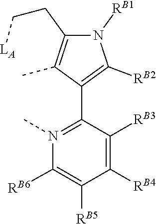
C(C1=C(C)C(C2=N(C)C([RB6])=C([RB5])C([RB4])=C2[RB3])=C([RB2])N1[RB1])C[LA]
